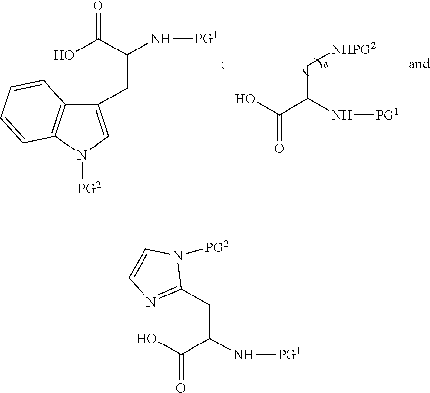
OC(C(N[PG1])C[NHPG2])=O.C1(CC(C(=O)O)N[PG1])=CN([PG2])C2=C1C=CC=C2.OC(C(N[PG1])CC1=NC=CN1[PG2])=O
